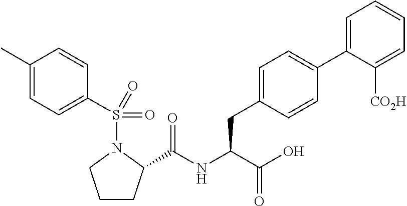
C(NC(C(O)=O)CC1=CC=C(C2=CC=CC=C2[CO2H])C=C1)(=O)C1CCCN1S(C1=CC=C(C)C=C1)(=O)=O
